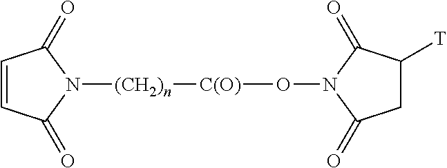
C1=CC(=O)N([(CH2)n][C(O)]ON2C(=O)C([T])CC2=O)C1=O
